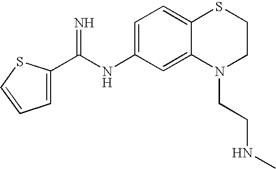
C1=C(C(NC2=CC=C3C(=C2)N(CCNC)CCS3)=N)SC=C1
